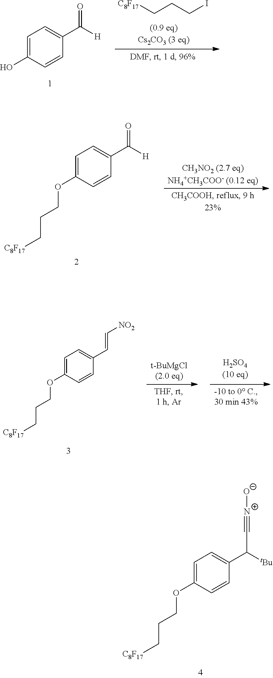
C1=C(O)C=CC(C([H])=O)=C1.[C8F17]CCCI.C1=C(OCCC[C8F17])C=CC(C([H])=O)=C1.C1=C(OCCC[C8F17])C=CC(C=C[NO2])=C1.C1=C(OCCC[C8F17])C=CC(C([tBu])C#[N+][O-])=C1
